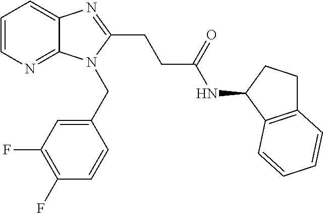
C1=CN=C2C(=C1)N=C(CCC(NC1C3=C(CC1)C=CC=C3)=O)N2CC1=CC(F)=C(F)C=C1
